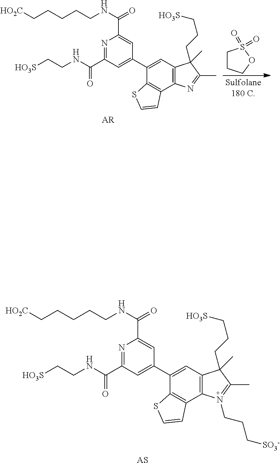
C1CCOS1(=O)=O.N1=C(C(NCC[HO3S])=O)C=C(C2=CC3=C(C4=C2SC=C4)N=C(C)C3(CCC[HO3S])C)C=C1C(NCCCCC[HO2C])=O.[AR].N1=C(C(NCC[HO3S])=O)C=C(C2=CC3=C(C4=C2SC=C4)N(CCC[SO3-])=C(C)C3(CCC[HO3S])C)C=C1C(NCCCCC[HO2C])=O.[AS]
